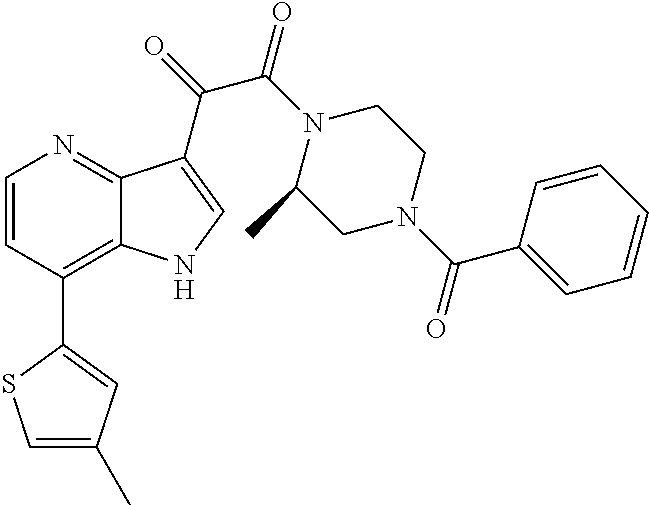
C1(C2=C3C(=NC=C2)C(C(=O)C(N2C(C)CN(C(C4=CC=CC=C4)=O)CC2)=O)=CN3)=CC(C)=CS1
